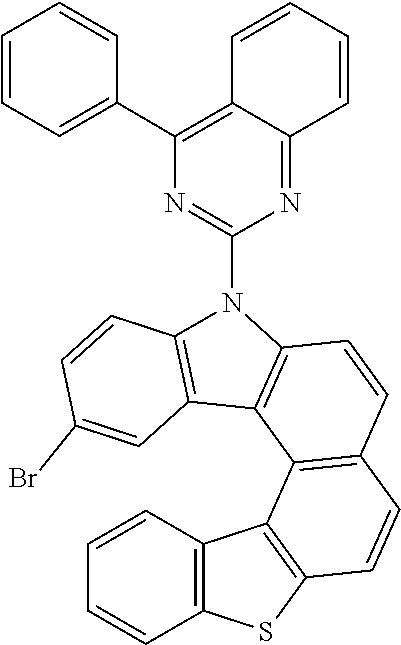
C12=C(SC3=C1C1=C(C=CC4=C1C1=C(C=CC(Br)=C1)N4C1=NC(C4=CC=CC=C4)=C4C(=N1)C=CC=C4)C=C3)C=CC=C2
